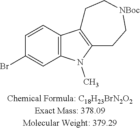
C1=CC(Br)=CC2=C1C1=C(N2C)CC[NBoc]CC1
